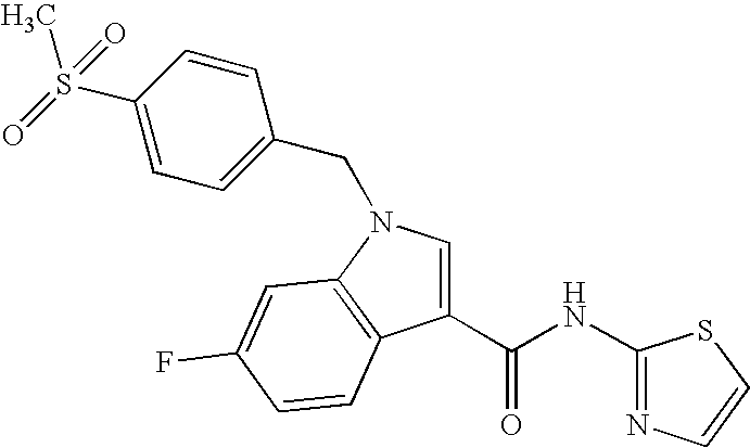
C1(C(NC2=NC=CS2)=O)=CN(CC2=CC=C(S(=O)(C)=O)C=C2)C2=C1C=CC(F)=C2
